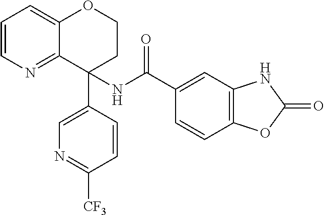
C1=CN=C2C(=C1)OCCC2(C1=CN=C([CF3])C=C1)NC(C1=CC2=C(C=C1)OC(=O)N2)=O
